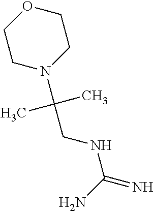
C(NC(=N)N)C(N1CCOCC1)(C)C
